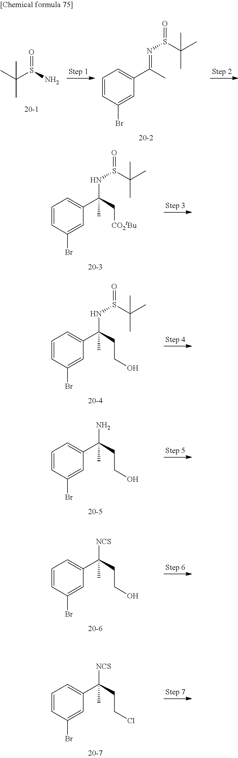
CC(C)(S(N)=O)C.C1=CC(Br)=CC(C(C)=NS(C(C)(C)C)=O)=C1.C1=CC(Br)=CC(C(C[CO2tBu])(NS(C(C)(C)C)=O)C)=C1.C1=CC(Br)=CC(C(CCO)(NS(C(C)(C)C)=O)C)=C1.C1=CC(Br)=CC(C(CCO)(N)C)=C1.C1=CC(Br)=CC(C(CCO)([NCS])C)=C1.C1=CC(Br)=CC(C(CCCl)([NCS])C)=C1
